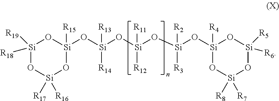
[Si]1([R19])([R18])O[Si]([R17])([R16])O[Si](O[Si](O[Si](O[Si](O[Si]2([R4])O[Si]([R8])([R7])O[Si]([R5])([R6])O2)([R3])[R2])([R12])[R11])([R14])[R13])([R15])O1
